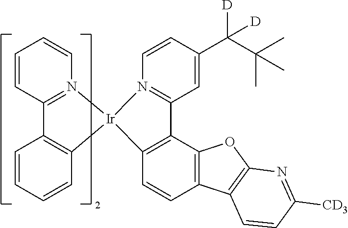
C1=CC2=N(C=C1)[Ir]1(C3=C2C=CC=C3)C2=C(C3=C(C=C2)C2=C(O3)N=C([CD3])C=C2)C2=N1C=CC(C([D])(C(C)(C)C)[D])=C2
